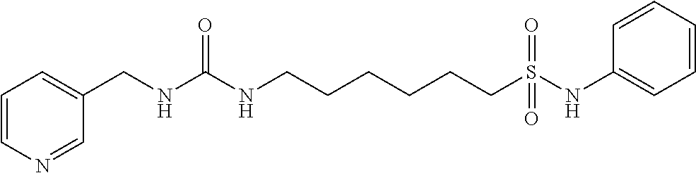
C1=NC=CC=C1CNC(NCCCCCCS(=O)(=O)NC1=CC=CC=C1)=O
